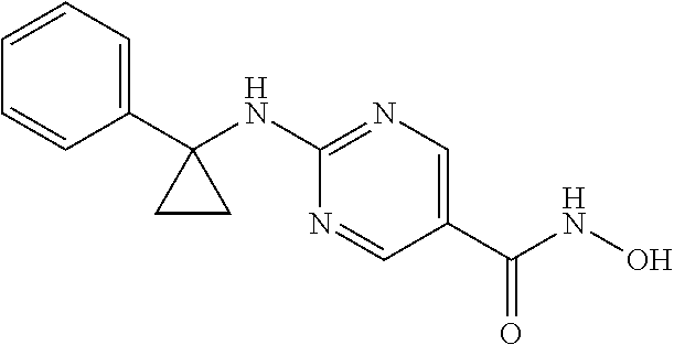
C1=CC=C(C2(NC3=NC=C(C(NO)=O)C=N3)CC2)C=C1
